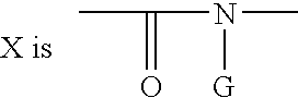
CC(N([G])C)=O
